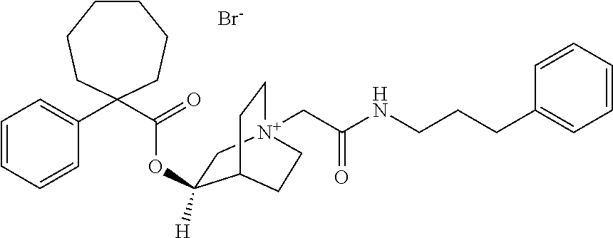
[Br-].C1CCCC(C(=O)OC2([H])C[N+]3(CC(NCCCC4=CC=CC=C4)=O)CCC2CC3)(C2=CC=CC=C2)CC1
